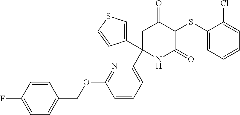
C1(SC2C(=O)CC(C3=CC=CC(OCC4=CC=C(F)C=C4)=N3)(C3=CSC=C3)NC2=O)=CC=CC=C1Cl
